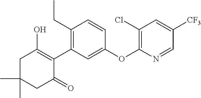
C1C(C)(C)CC(=O)C(C2=C(CC)C=CC(OC3=C(Cl)C=C([CF3])C=N3)=C2)=C1O
